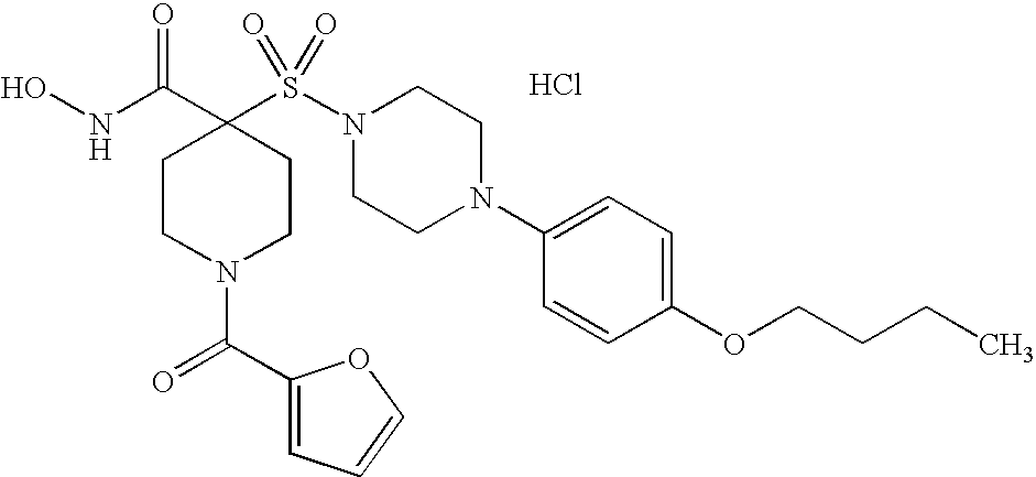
ONC(C1(S(N2CCN(C3=CC=C(OCCCC)C=C3)CC2)(=O)=O)CCN(C(C2=CC=CO2)=O)CC1)=O.Cl
